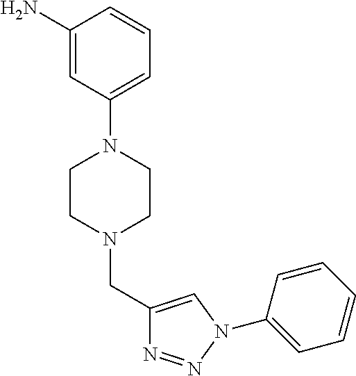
C1(N2CCN(CC3=CN(C4=CC=CC=C4)N=N3)CC2)=CC=CC(N)=C1
